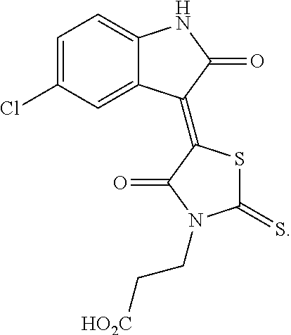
C1=C(Cl)C=C2C(=C1)NC(=O)C2=C1SC(=S)N(CC[HO2C])C1=O
